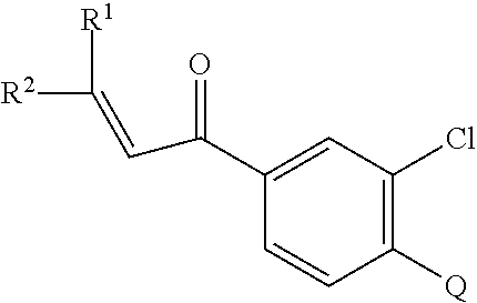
C1([Q])=C(Cl)C=C(C(=O)C=C([R2])[R1])C=C1
